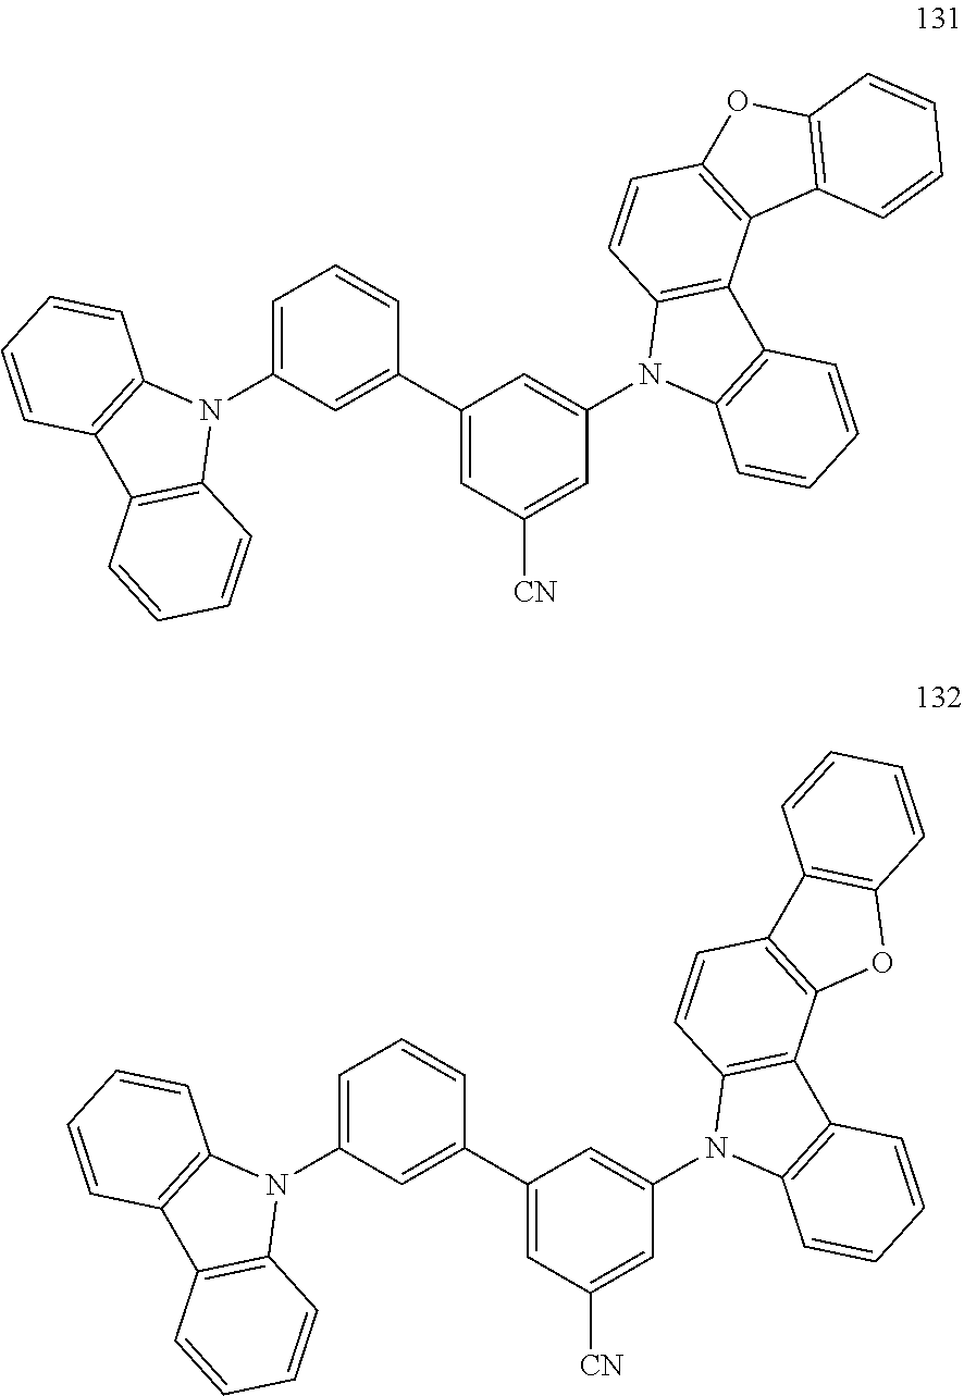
C1=C(N2C3=C(C4=C2C=CC=C4)C=CC=C3)C=C(C2=CC([CN])=CC(N3C4=C(C5=C3C=CC3=C5C5=C(O3)C=CC=C5)C=CC=C4)=C2)C=C1.C1=C(N2C3=C(C4=C2C=CC=C4)C=CC=C3)C=C(C2=CC([CN])=CC(N3C4=C(C5=C3C=CC3=C5OC5=C3C=CC=C5)C=CC=C4)=C2)C=C1
